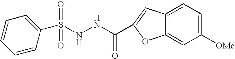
C1(S(NNC(=O)C2=CC3=CC=C([OMe])C=C3O2)(=O)=O)=CC=CC=C1
